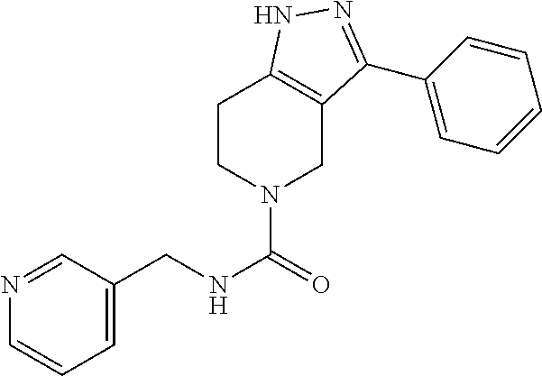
C1CN(C(=O)NCC2=CC=CN=C2)CC2=C1NN=C2C1=CC=CC=C1
